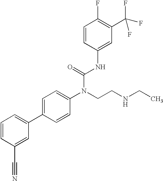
C1=CC(C#N)=CC(C2=CC=C(N(CCNCC)C(=O)NC3=CC(C(F)(F)F)=C(F)C=C3)C=C2)=C1
